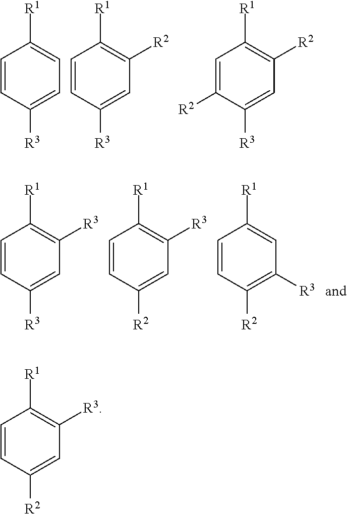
C1=CC([R3])=CC=C1[R1].C1=CC([R3])=CC([R2])=C1[R1].C1=C([R2])C([R3])=CC([R2])=C1[R1].C1=CC([R3])=CC([R3])=C1[R1].C1=CC([R2])=CC([R3])=C1[R1].C1=CC([R2])=C([R3])C=C1[R1].C1=CC([R2])=CC([R3])=C1[R1]
